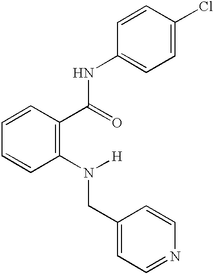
C1=CC(C(=O)NC2=CC=C(Cl)C=C2)=C(N([H])CC2=CC=NC=C2)C=C1
